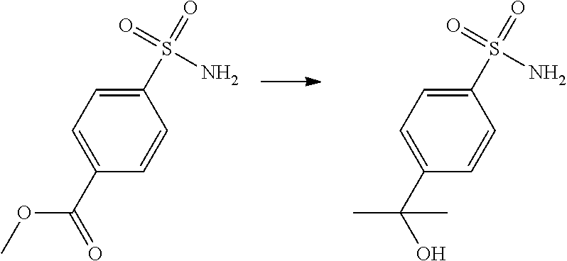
C1=C(C(=O)OC)C=CC(S(=O)(N)=O)=C1.C1=C(C(O)(C)C)C=CC(S(=O)(N)=O)=C1
